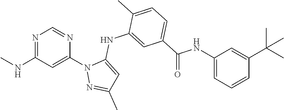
N1=C(NC)C=C(N2N=C(C)C=C2NC2=CC(C(NC3=CC=CC(C(C)(C)C)=C3)=O)=CC=C2C)N=C1
